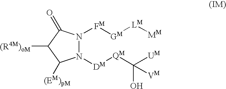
N1([DM][QM]C([UM])(O)[VM])N([FM][GM][LM][MM])C(=O)C([(R4M)oM])C1[(EM)pM]
